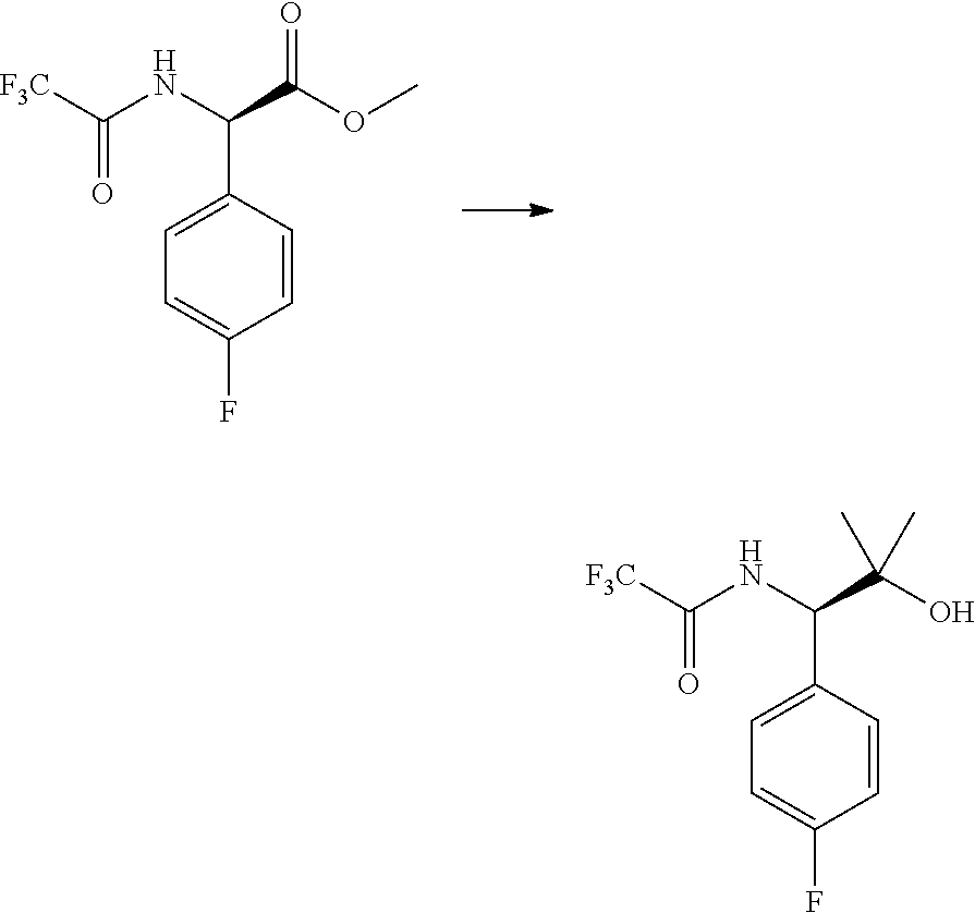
C1=C(F)C=CC(C(NC([F3C])=O)C(OC)=O)=C1.C1=C(F)C=CC(C(NC([F3C])=O)C(O)(C)C)=C1
